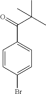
C(C(=O)C1=CC=C(Br)C=C1)(C)(C)C
